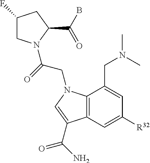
C1(F)CN(C(=O)CN2C3=C(C=C([R32])C=C3CN(C)C)C(C(=O)N)=C2)C(C(B)=O)C1
